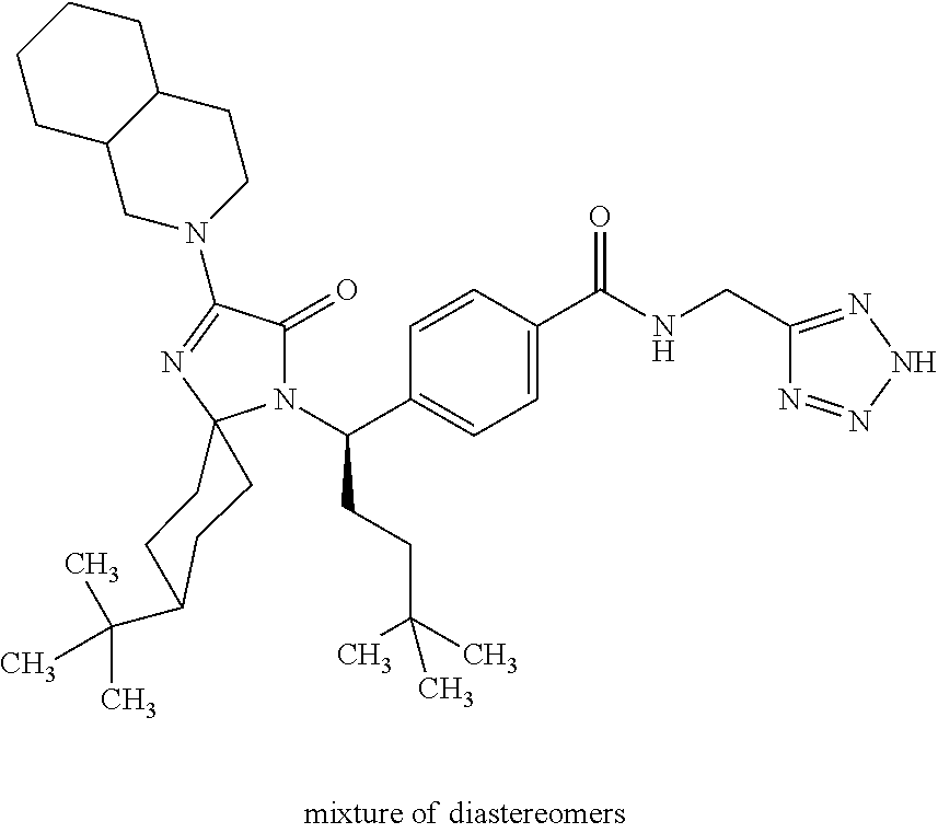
C12C(CN(C3=NC4(N(C(C5=CC=C(C(NCC6=NNN=N6)=O)C=C5)CCC(C)(C)C)C3=O)CCC(C(C)(C)C)CC4)CC1)CCCC2
